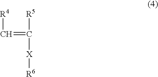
C(=C([R5])[X][R6])[R4]
